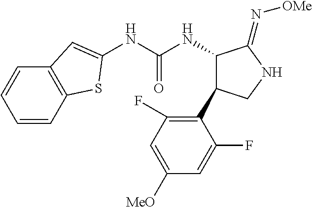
C1(NC(NC2C(C3=C(F)C=C([OMe])C=C3F)CNC2=N[OMe])=O)=CC2=C(S1)C=CC=C2
